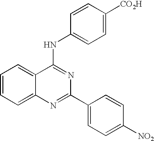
C1=CC=C2C(=C1)C(NC1=CC=C([CO2H])C=C1)=NC(C1=CC=C([NO2])C=C1)=N2
